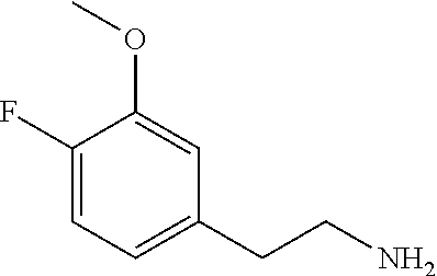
O(C)C1=CC(CCN)=CC=C1F
